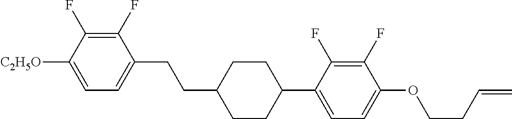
C1(F)=C(F)C([C2H5O])=CC=C1CCC1CCC(C2=CC=C(OCCC=C)C(F)=C2F)CC1
